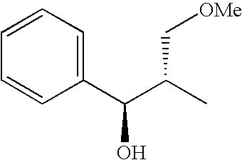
C1=CC=C(C(C(C)C[OMe])O)C=C1
